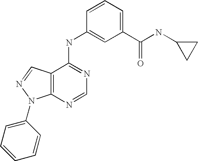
C12=C(C(NC3=CC(C(NC4CC4)=O)=CC=C3)=NC=N1)C=NN2C1=CC=CC=C1
